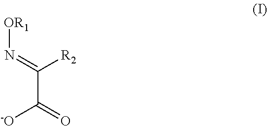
C(C(=O)[-O])(=N[OR1])[R2]
